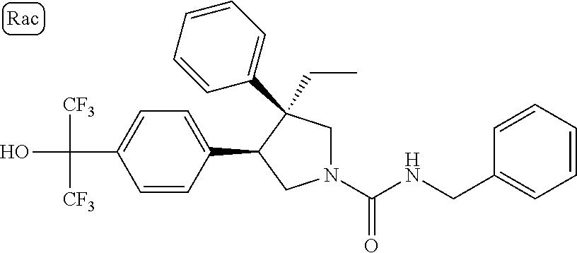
C(C1=CC=C(C2CN(C(NCC3=CC=CC=C3)=O)CC2(CC)C2=CC=CC=C2)C=C1)(O)([CF3])[CF3]
